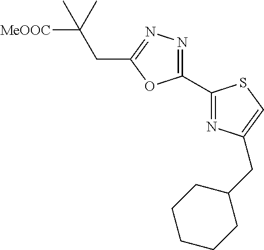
C1(C2=NC(CC3CCCCC3)=CS2)=NN=C(CC(C)([MeOOC])C)O1
